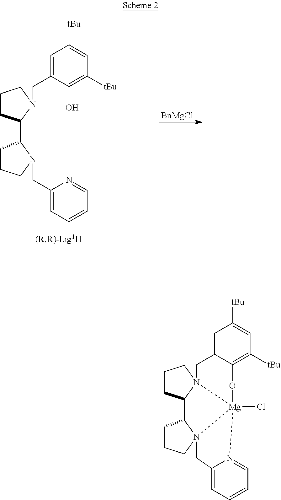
C1=C(CN2C(C3CCCN3CC3=CC=CC=N3)CCC2)C(O)=C([tBu])C=C1[tBu].[BnMgCl].C1=C2C(=C([tBu])C=C1[tBu])O[Mg]13(Cl)N4(C2)C(CCC4)C2CCCN21CC1=CC=CC=N13
